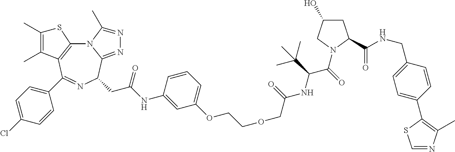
N12C3=C(C(C4=CC=C(Cl)C=C4)=NC(CC(NC4=CC(OCCOCC(NC(C(=O)N5CC(O)CC5C(NCC5=CC=C(C6=C(C)N=CS6)C=C5)=O)C(C)(C)C)=O)=CC=C4)=O)C1=NN=C2C)C(C)=C(C)S3
